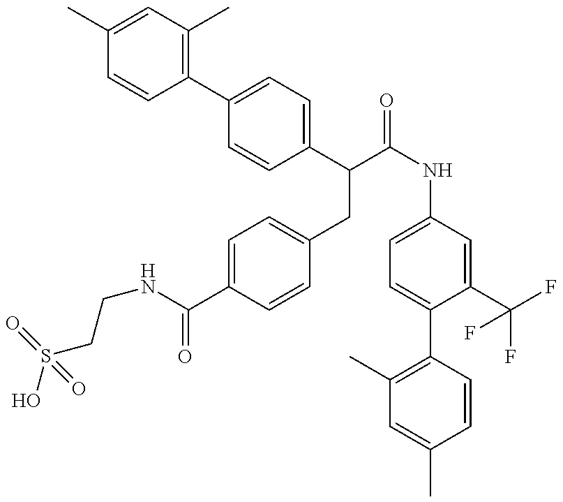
OS(CCNC(=O)C1=CC=C(CC(C2=CC=C(C3=C(C)C=C(C)C=C3)C=C2)C(=O)NC2=CC=C(C3=C(C)C=C(C)C=C3)C(C(F)(F)F)=C2)C=C1)(=O)=O
